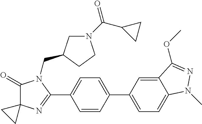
C1(=O)C2(N=C(C3=CC=C(C4=CC=C5C(=C4)C(OC)=NN5C)C=C3)N1CC1CN(C(C3CC3)=O)CC1)CC2
